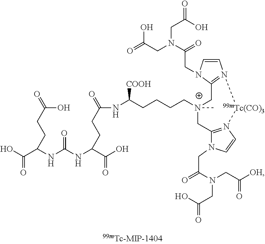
C(NC(NC(C(O)=O)CCC(=O)NC(CCCC[N+]1(C)CC2=N(C=CN2CC(=O)N(CC([OH])=O)CC(=O)O)[99mTc(CO)3]N2=C(C1)N(CC(N(CC(=O)O)CC(=O)O)=O)C=C2)[COOH])=O)(C(O)=O)CCC(=O)O
